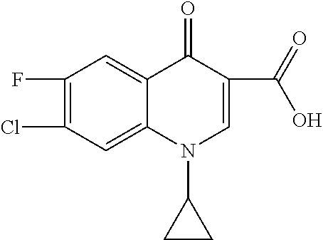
ClC1=C(F)C=C2C(=C1)N(C1CC1)C=C(C(=O)O)C2=O
